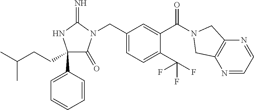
C1(C2=CC=CC=C2)(CCC(C)C)C(=O)N(CC2=CC=C(C(F)(F)F)C(C(=O)N3CC4=C(N=CC=N4)C3)=C2)C(=N)N1
